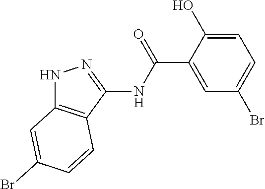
C12=C(C(NC(C3=CC(Br)=CC=C3O)=O)=NN1)C=CC(Br)=C2
